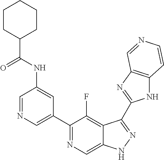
C1=NC=C(C2=NC=C3C(=C2F)C(C2=NC4=C(N2)C=CN=C4)=NN3)C=C1NC(C1CCCCC1)=O
